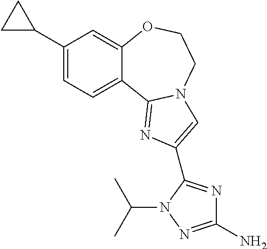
C1(C2CC2)=CC=C2C(=C1)OCCN1C2=NC(C2=NC(N)=NN2C(C)C)=C1
